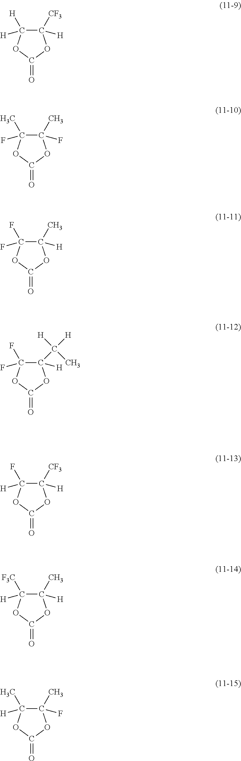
C1([CF3])([H])C([H])([H])OC(=O)O1.C1(C)(F)C(C)(F)OC(=O)O1.C1(C)([H])C(F)(F)OC(=O)O1.C1([H])(C([H])(C)[H])C(F)(F)OC(=O)O1.C1([CF3])([H])C(F)([H])OC(=O)O1.C1(C)([H])C([F3C])([H])OC(=O)O1.C1(C)(F)C(C)([H])OC(=O)O1
